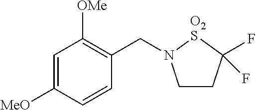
C1CC(F)(F)[O2S]N1CC1=C([OMe])C=C([MeO])C=C1
